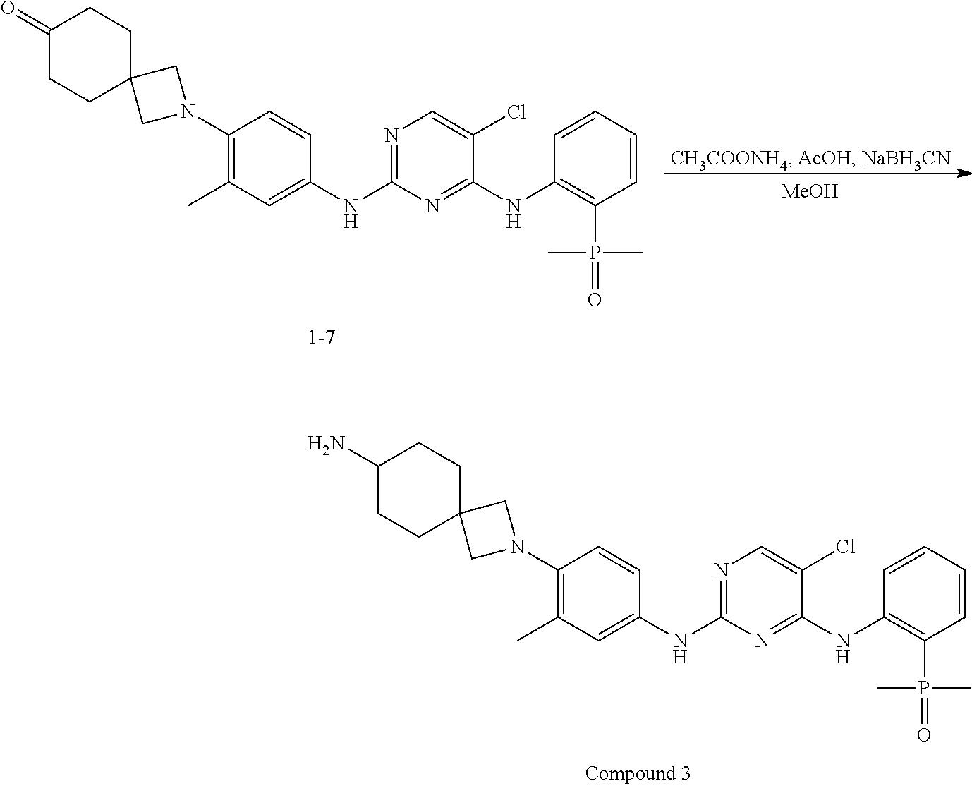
C1=CC=CC(P(C)(C)=O)=C1NC1=NC(NC2=CC(C)=C(N3CC4(C3)CCC(=O)CC4)C=C2)=NC=C1Cl.[MeOH].C1=CC=CC(P(C)(C)=O)=C1NC1=NC(NC2=CC(C)=C(N3CC4(C3)CCC(N)CC4)C=C2)=NC=C1Cl
